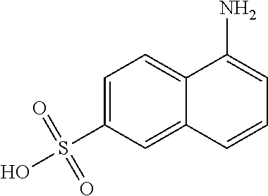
C12=CC=C(S(O)(=O)=O)C=C1C=CC=C2N
